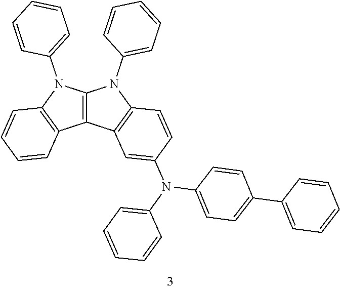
C12=C(N(C3=CC=CC=C3)C3=C1C=CC=C3)N(C1=CC=CC=C1)C1=C2C=C(N(C2=CC=CC=C2)C2=CC=C(C3=CC=CC=C3)C=C2)C=C1
